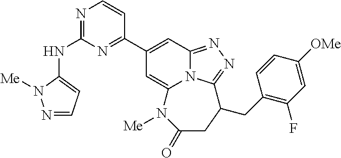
N1=C(NC2=CC=NN2[Me])N=C(C2=CC3=NN=C4N3C(=C2)N([Me])C(=O)CC4CC2=C(F)C=C([OMe])C=C2)C=C1
